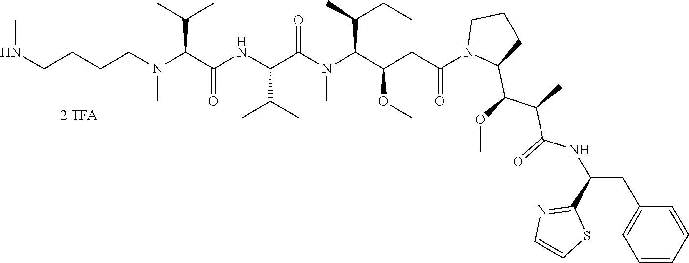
CNCCCCN(C(C(C)C)C(NC(C(=O)N(C(C(C)CC)C(CC(N1C(C(OC)C(C)C(=O)NC(CC2=CC=CC=C2)C2=NC=CS2)CCC1)=O)OC)C)C(C)C)=O)C
